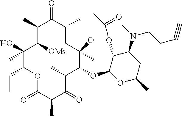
C1(C)C([OMs])C(C)(O)C(CC)OC(=O)C(C)C(=O)C(C)C(OC2OC(C)CC(N(C)CCC#C)C2OC(C)=O)C(C)(O)CC(C)C1=O
